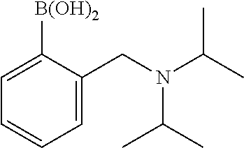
C1=C(CN(C(C)C)C(C)C)C([B(OH)2])=CC=C1
